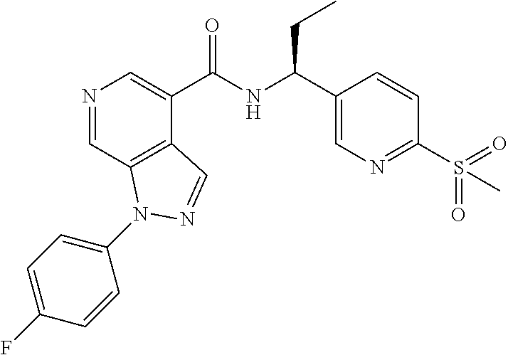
N1=CC2=C(C(C(NC(C3=CN=C(S(=O)(=O)C)C=C3)CC)=O)=C1)C=NN2C1=CC=C(F)C=C1
